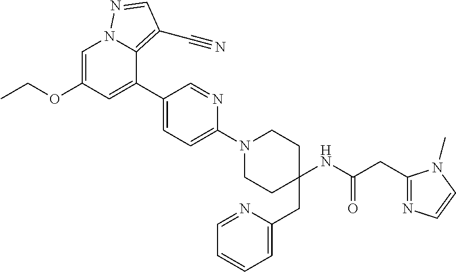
C1=C(OCC)C=C(C2=CC=C(N3CCC(CC4=CC=CC=N4)(NC(CC4=NC=CN4C)=O)CC3)N=C2)C2=C(C#N)C=NN12
